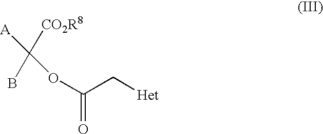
O(C(C[Het])=O)C([CO2R8])(B)[A]
